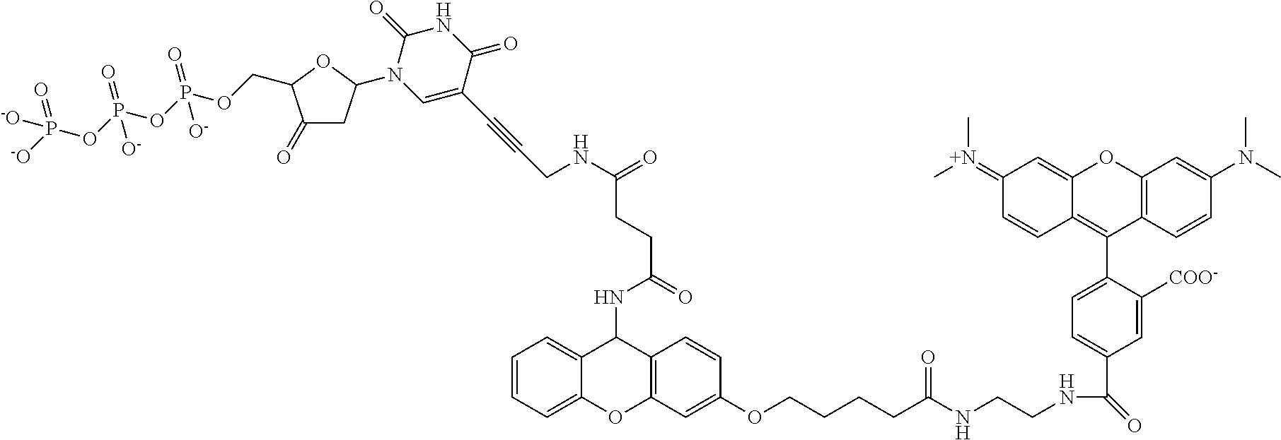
C12=C(C=CC(N(C)C)=C1)C(C1=CC=C(C(NCCNC(CCCCOC3=CC4=C(C=C3)C(NC(CCC(NCC#CC3=CN(C5CC(=O)C(COP(OP(OP([-O])(=O)[-O])(=O)[O-])(=O)[O-])O5)C(=O)NC3=O)=O)=O)C3=CC=CC=C3O4)=O)=O)C=C1[COO-])=C1C(=CC(=[N+](C)C)C=C1)O2
